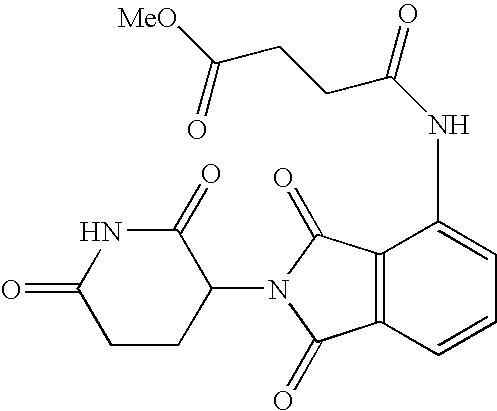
C1(=O)CCC(N2C(=O)C3=C(C=CC=C3NC(CCC([MeO])=O)=O)C2=O)C(=O)N1
